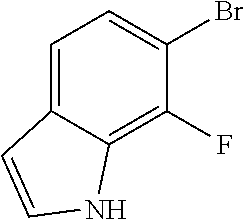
C1(Br)=CC=C2C(=C1F)NC=C2
